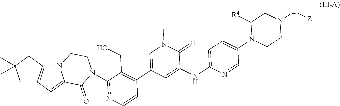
C1C2=C(CC1(C)C)N1C(=C2)C(=O)N(C2=NC=CC(C3=CN(C)C(=O)C(NC4=CC=C(N5CCN([L][Z])CC5[R4])C=N4)=C3)=C2CO)CC1
